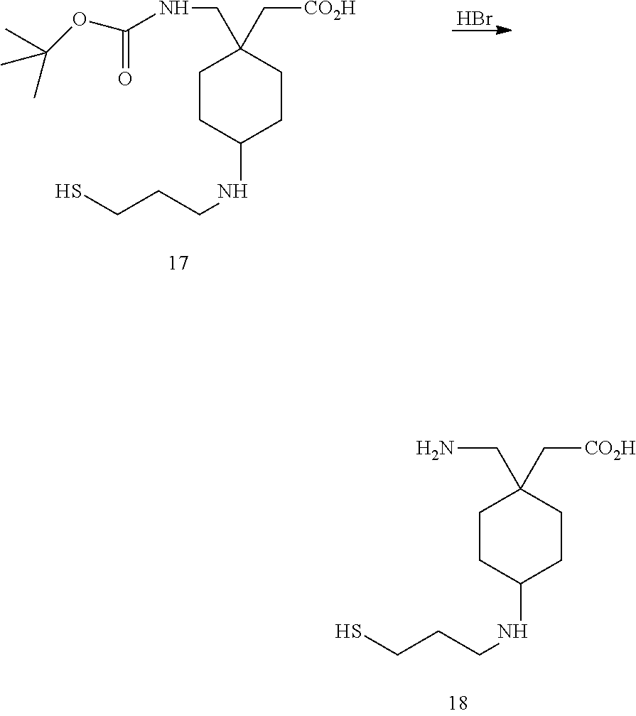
C1CC(NCCCS)CCC1(CN)C[CO2H].C1CC(NCCCS)CCC1(CNC(OC(C)(C)C)=O)C[CO2H].Br
